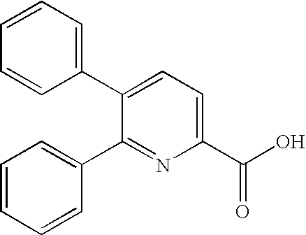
C1=CC=C(C2=CC=C(C(O)=O)N=C2C2=CC=CC=C2)C=C1
